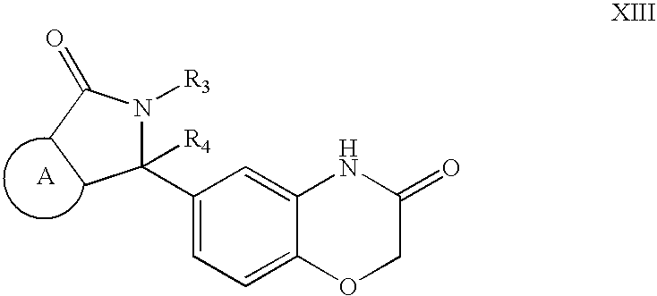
C1(C2([R4])N([R3])C(=O)CC2)=CC=C2C(=C1)NC(=O)CO2
